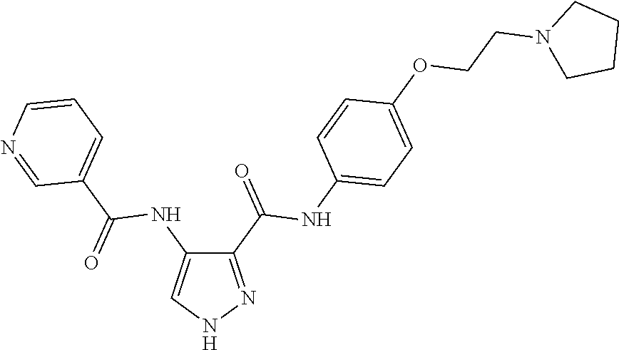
C1(C(=O)NC2=CC=C(OCCN3CCCC3)C=C2)=NNC=C1NC(C1=CC=CN=C1)=O
